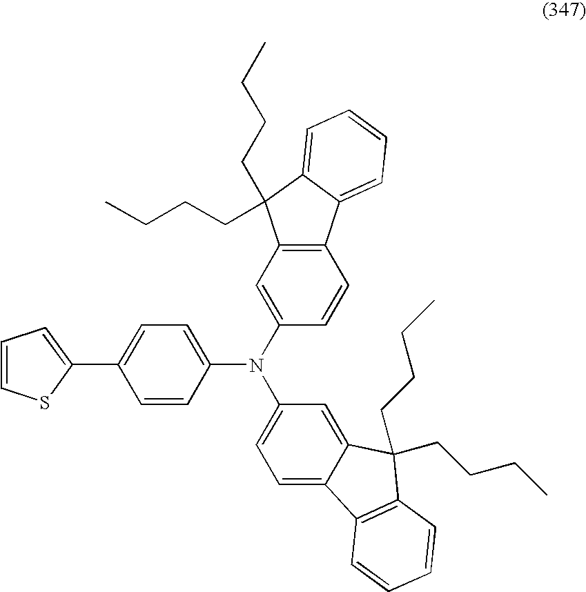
C1(C2=CC=CS2)=CC=C(N(C2=CC3=C(C=C2)C2=CC=CC=C2C3(CCCC)CCCC)C2=CC=C3C(=C2)C(CCCC)(CCCC)C2=C3C=CC=C2)C=C1
